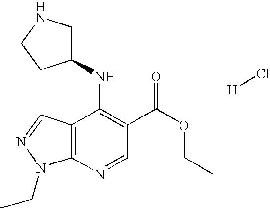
C12=C(N=CC(C(OCC)=O)=C1NC1CNCC1)N(CC)N=C2.[H]Cl
